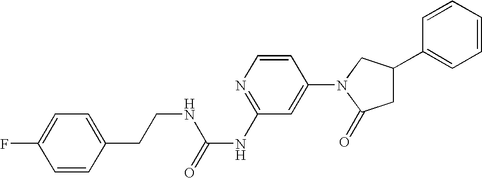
C1=CC(N2C(=O)CC(C3=CC=CC=C3)C2)=CC(NC(=O)NCCC2=CC=C(F)C=C2)=N1
